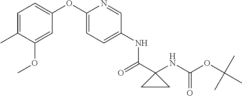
C1=C(C)C(OC)=CC(OC2=CC=C(NC(=O)C3(NC(OC(C)(C)C)=O)CC3)C=N2)=C1
